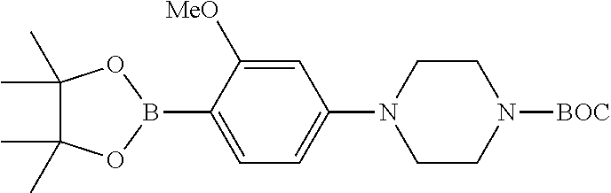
C1=C(B2OC(C)(C)C(C)(C)O2)C([MeO])=CC(N2CCN([BOC])CC2)=C1
